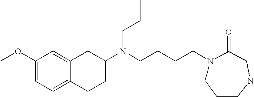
COC1=CC=C2C(=C1)CC(N(CCCCN1CCCNCC1=O)CCC)CC2
